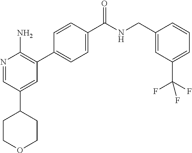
N1=CC(C2CCOCC2)=CC(C2=CC=C(C([NH]CC3=CC(C(F)(F)F)=CC=C3)=O)C=C2)=C1N
